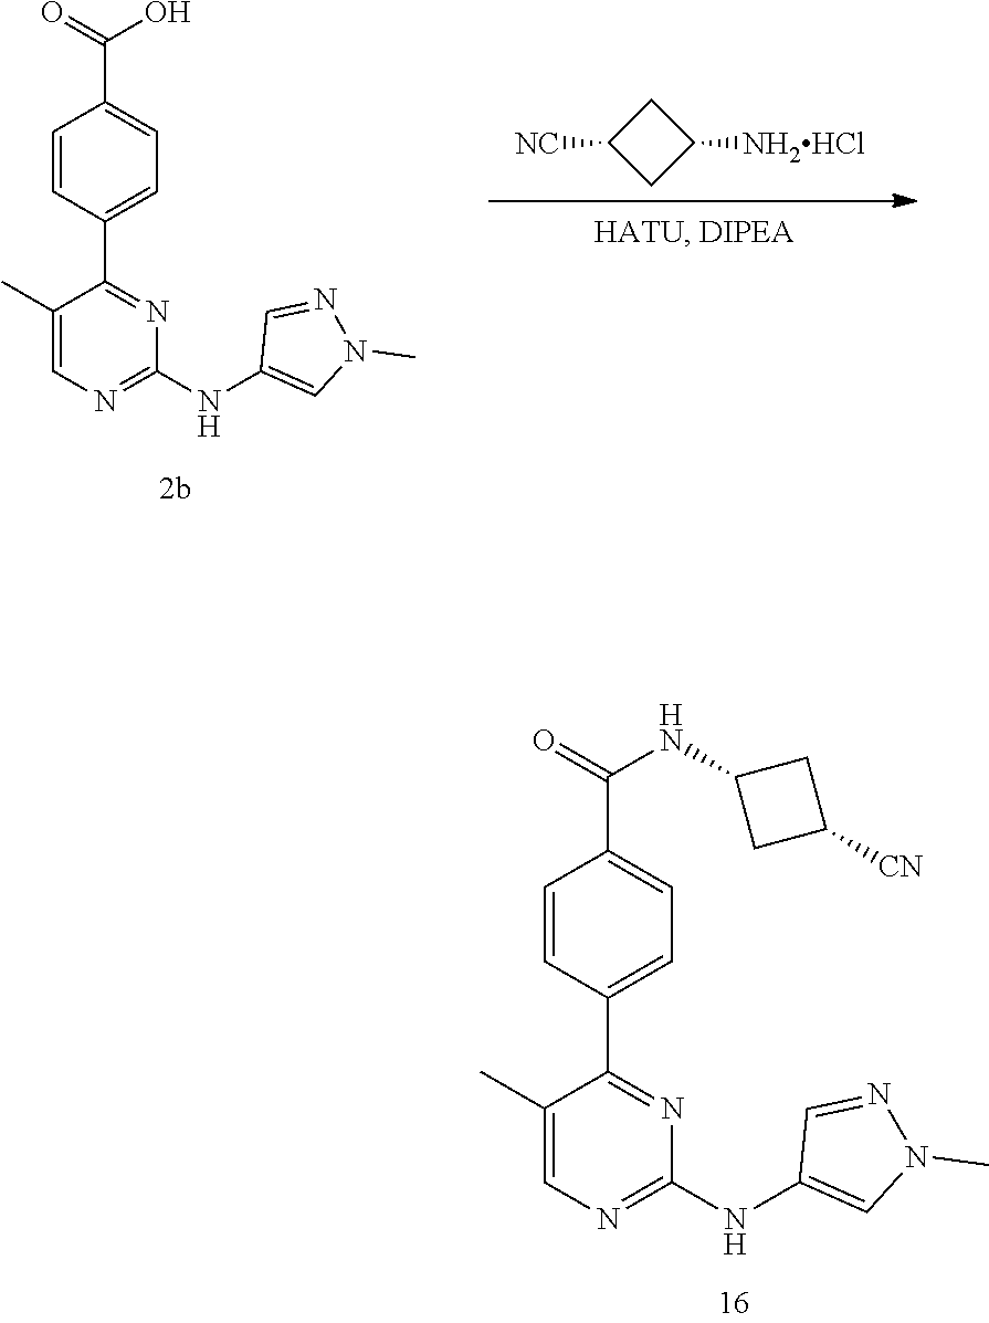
C1(NC2=NC=C(C)C(C3=CC=C(C(=O)O)C=C3)=N2)=CN(C)N=C1.C1([NC])CC([NH2HCl])C1.N(C1=NC=C(C)C(C2=CC=C(C(=O)NC3CC([CN])C3)C=C2)=N1)C1=CN(C)N=C1
